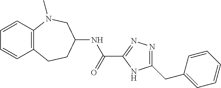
N(C(C1=NN=C(CC2=CC=CC=C2)N1)=O)C1CCC2=C(C=CC=C2)N(C)C1
